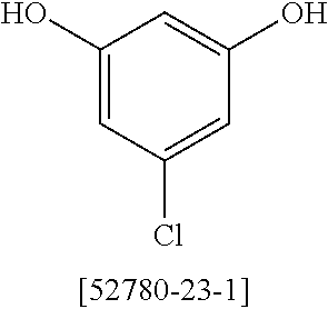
C1(O)=CC(Cl)=CC(O)=C1
